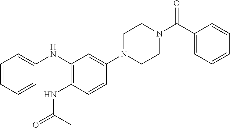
C1=C(NC2=C(NC(C)=O)C=CC(N3CCN(C(C4=CC=CC=C4)=O)CC3)=C2)C=CC=C1
